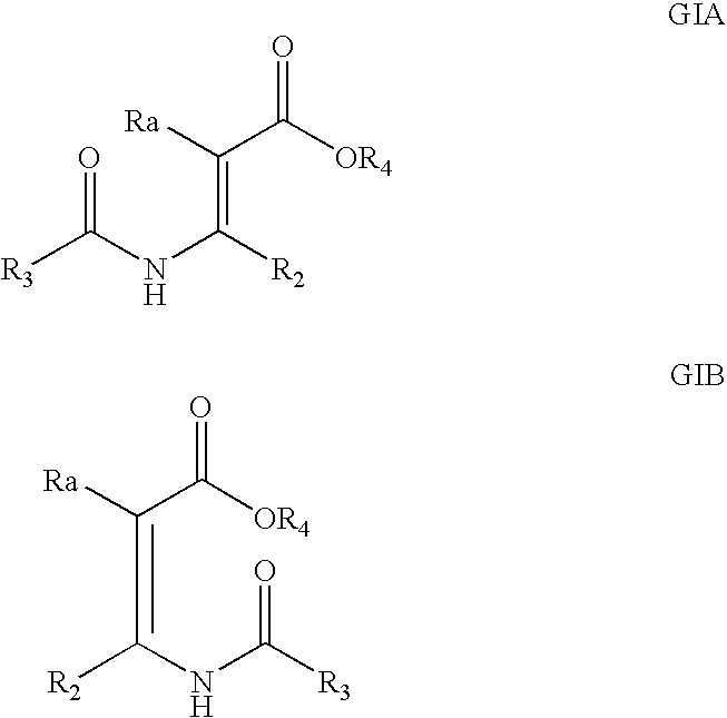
[Ra]C(C([OR4])=O)=C([R2])NC([R3])=O.[Ra]C(C([OR4])=O)=C(NC([R3])=O)[R2]
